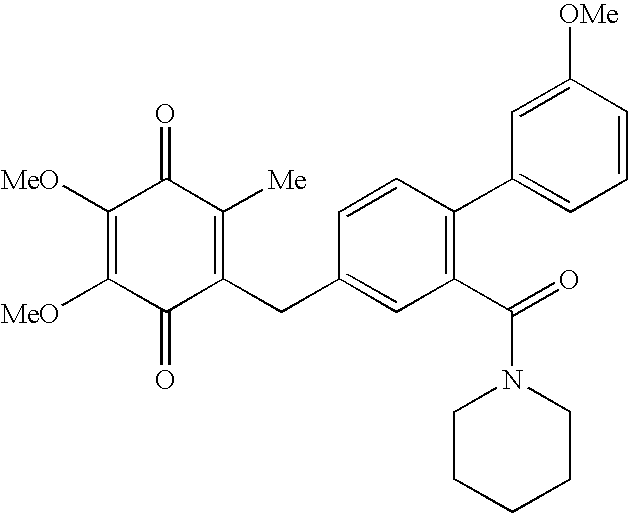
C1(=O)C(CC2=CC(C(N3CCCCC3)=O)=C(C3=CC=CC([OMe])=C3)C=C2)=C([Me])C(=O)C([MeO])=C1[MeO]
